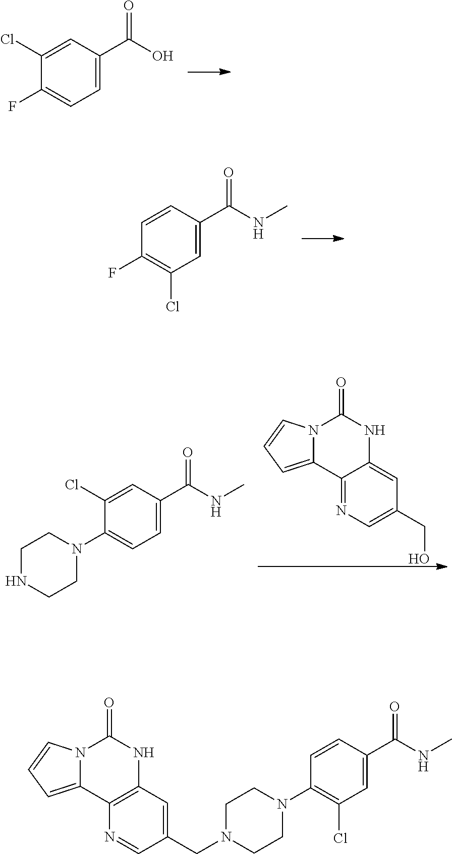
C1=C(C(O)=O)C=C(Cl)C(F)=C1.C1=C(C(NC)=O)C=CC(F)=C1Cl.N12C(=CC=C1)C1=NC=C(CO)C=C1NC2=O.C1=C(C(NC)=O)C=C(Cl)C(N2CCNCC2)=C1.N12C(=CC=C1)C1=C(NC2=O)C=C(CN2CCN(C3=C(Cl)C=C(C(NC)=O)C=C3)CC2)C=N1
